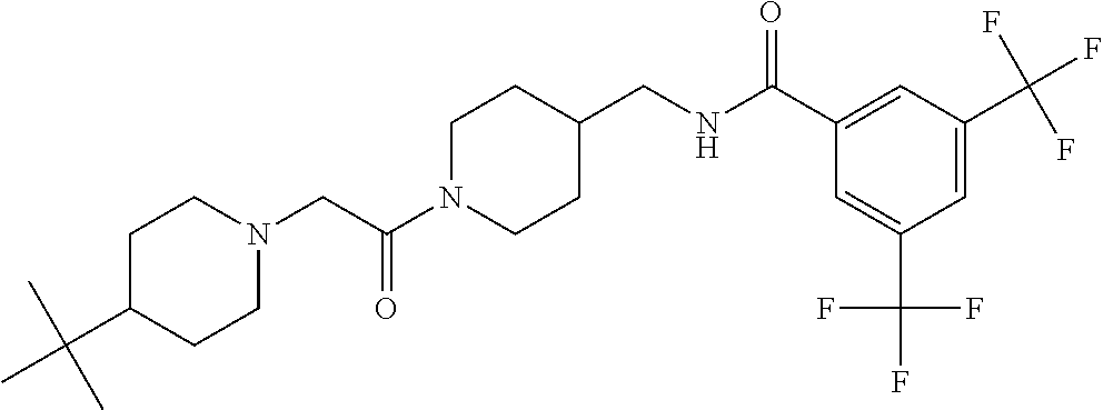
C1N(C(CN2CCC(C(C)(C)C)CC2)=O)CCC(CNC(C2=CC(C(F)(F)F)=CC(C(F)(F)F)=C2)=O)C1
